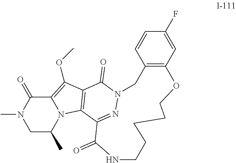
C12=C(OC)C3=C(N1C(C)CN(C)C2=O)C1=NN(C3=O)CC2=C(C=C(F)C=C2)OCCCCCNC1=O
